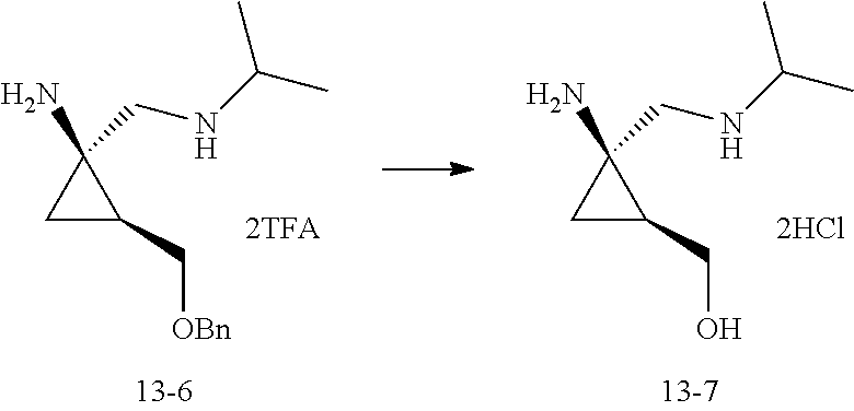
C1C(CO)C1(N)CNC(C)C.C1C(C[OBn])C1(N)CNC(C)C
